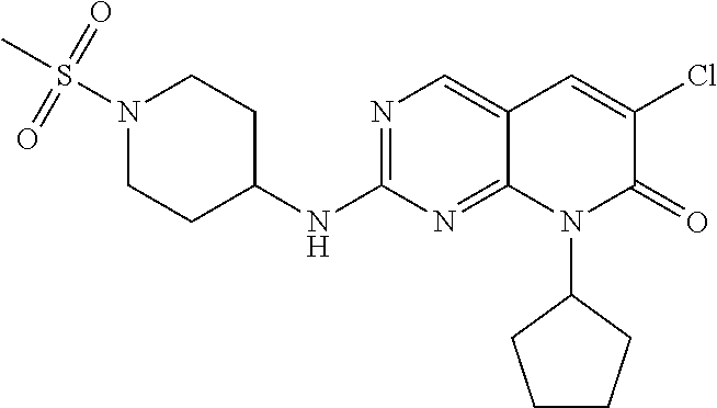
N1(S(C)(=O)=O)CCC(NC2=NC=C3C(=N2)N(C2CCCC2)C(=O)C(Cl)=C3)CC1
